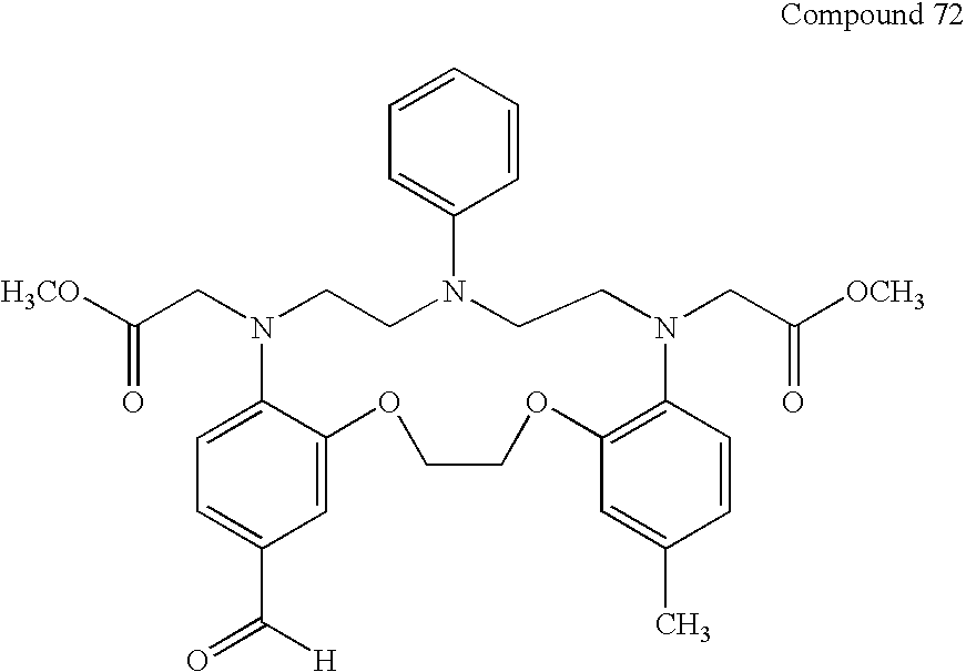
C1=C(C(=O)[H])C=C2C(=C1)N(CC([H3CO])=O)CCN(C1=CC=CC=C1)CCN(CC([OCH3])=O)C1=C(OCCO2)C=C(C)C=C1
